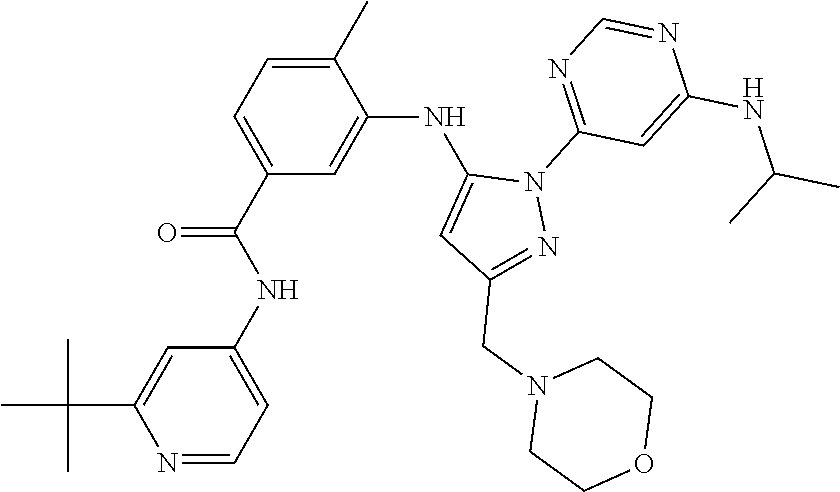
N1=CC=C(NC(C2=CC=C(C)C(NC3=CC(CN4CCOCC4)=NN3C3=NC=NC(NC(C)C)=C3)=C2)=O)C=C1C(C)(C)C
